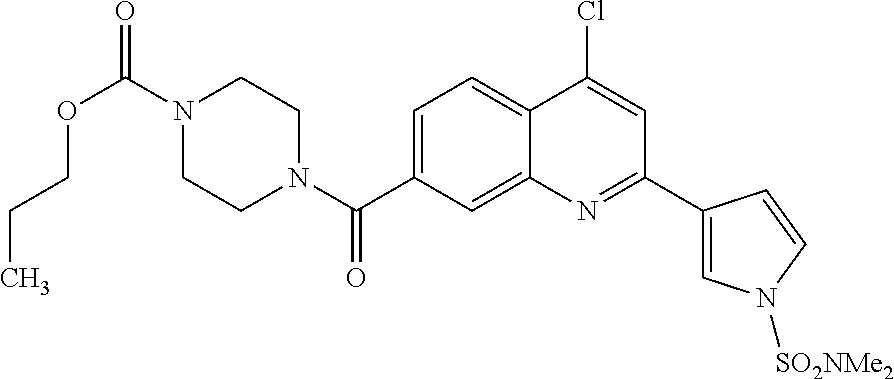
N1(C(OCCC)=O)CCN(C(=O)C2=CC=C3C(=C2)N=C(C2=CN([SO2NMe2])C=C2)C=C3Cl)CC1
